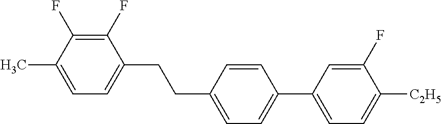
C1(F)=C(F)C(C)=CC=C1CCC1=CC=C(C2=CC=C([C2H5])C(F)=C2)C=C1
